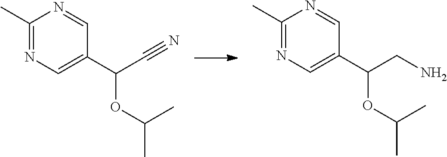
C(C(C1=CN=C(C)N=C1)OC(C)C)N.C(C(C1=CN=C(C)N=C1)OC(C)C)#N
